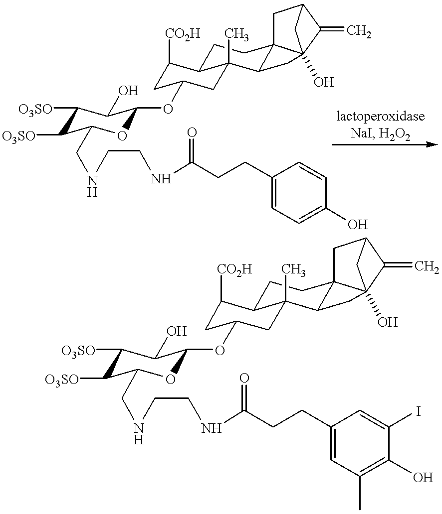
C1([O3SO])C([O3SO])C(CNCCNC(CCC2=CC=C(O)C=C2)=O)OC(OC2CC([CO2H])C3CCC45C(C3(C)C2)CC42(O)CC(C5)C2=C)C1O.C1([O3SO])C([O3SO])C(CNCCNC(CCC2=CC(C)=C(O)C(I)=C2)=O)OC(OC2CC([CO2H])C3CCC45C(C3(C)C2)CC42(O)CC(C5)C2=C)C1O
